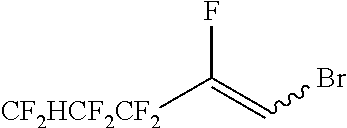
FC(=CBr)[CF2HCF2CF2]
